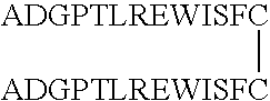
[ADGPTLREWISFC][ADGPTLREWISFC]
